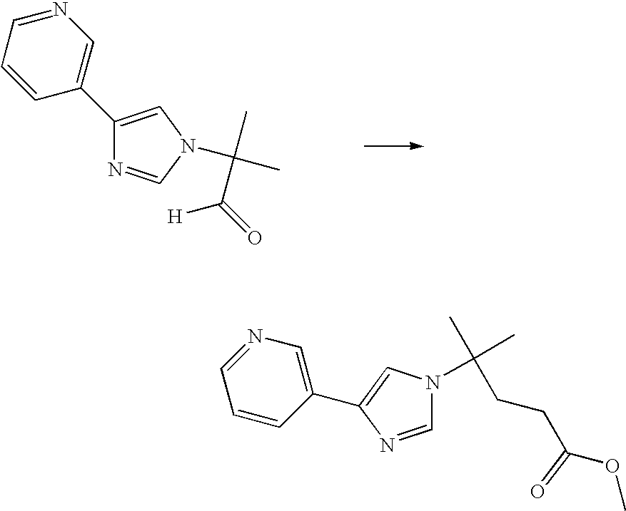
C1(C2=CN(C(C)(C)C(=O)[H])C=N2)=CN=CC=C1.C1(C2=CN(C(C)(C)CCC(OC)=O)C=N2)=CN=CC=C1
